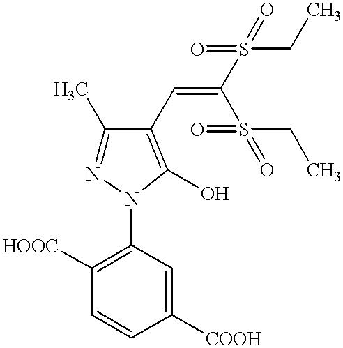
C1=CC([COOH])=CC(N2N=C(C)C(C=C(S(CC)(=O)=O)S(CC)(=O)=O)=C2O)=C1[HOOC]
